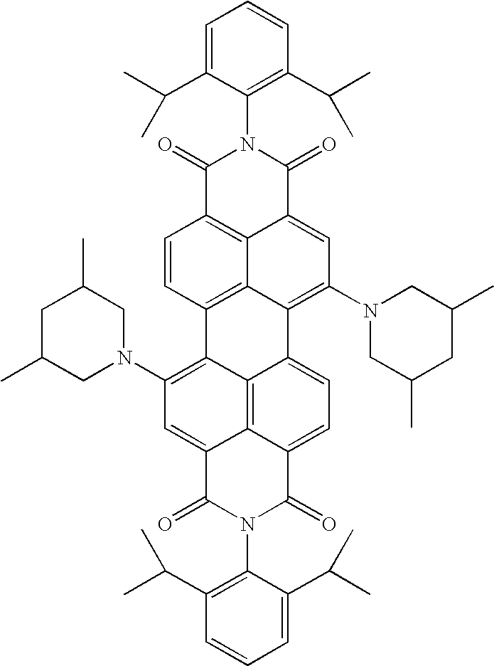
C1=C(C(C)C)C(N2C(=O)C3=C4C(=CC(N5CC(C)CC(C)C5)=C5C4=C(C=C3)C3=C(N4CC(C)CC(C)C4)C=C4C6=C3C5=CC=C6C(=O)N(C3=C(C(C)C)C=CC=C3C(C)C)C4=O)C2=O)=C(C(C)C)C=C1
